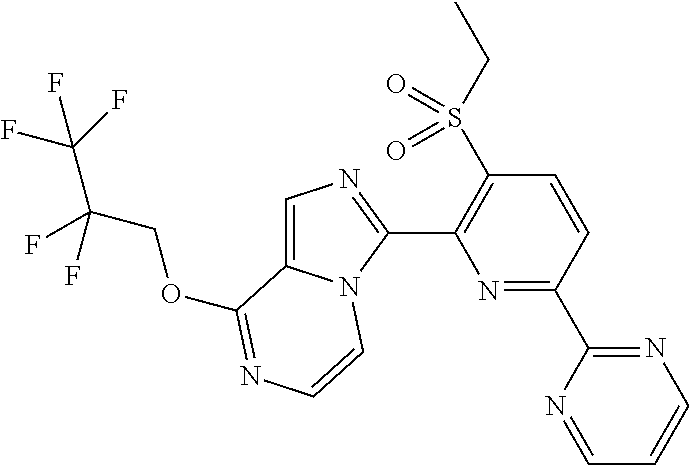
O(C1=NC=CN2C1=CN=C2C1=C(S(CC)(=O)=O)C=CC(C2=NC=CC=N2)=N1)CC(F)(C(F)(F)F)F
